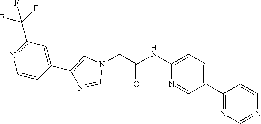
C1(NC(CN2C=C(C3=CC(C(F)(F)F)=NC=C3)N=C2)=O)=CC=C(C2=NC=NC=C2)C=N1
